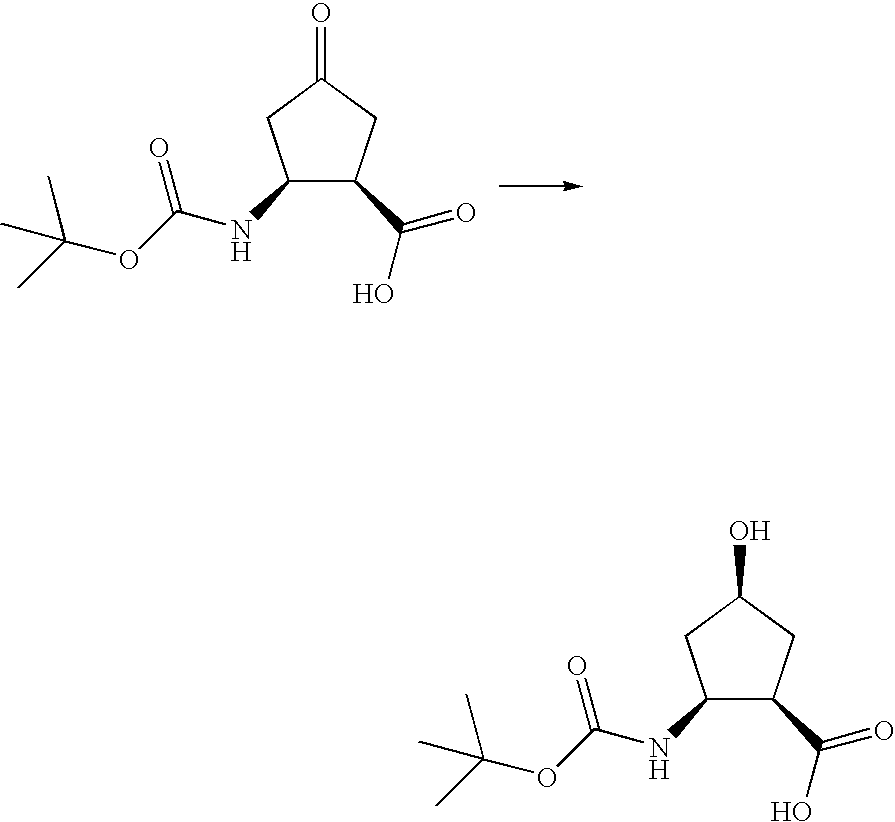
C1(NC(OC(C)(C)C)=O)CC(=O)CC1C(O)=O.C1(NC(OC(C)(C)C)=O)CC(O)CC1C(O)=O
